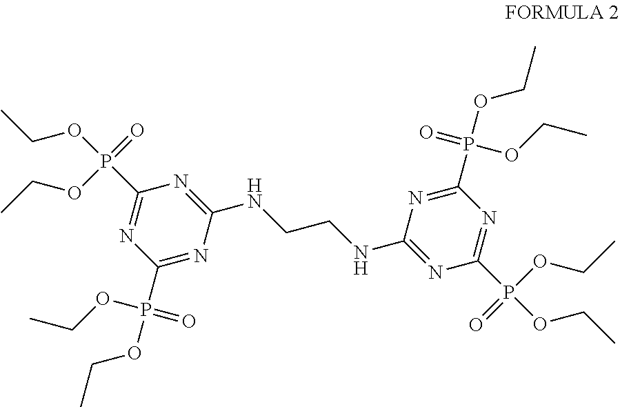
C1(P(OCC)(=O)OCC)=NC(NCCNC2=NC(P(OCC)(OCC)=O)=NC(P(=O)(OCC)OCC)=N2)=NC(P(=O)(OCC)OCC)=N1
